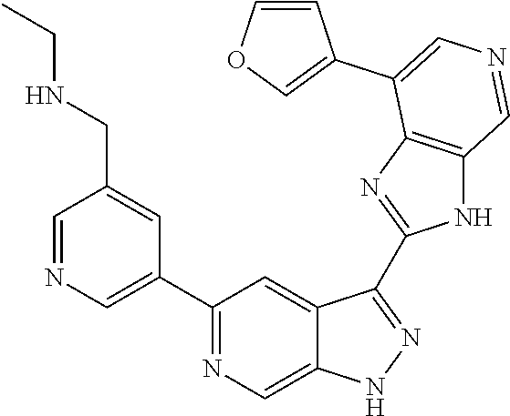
C1(C2=CN=CC(CNCC)=C2)=NC=C2C(=C1)C(C1=NC3=C(N1)C=NC=C3C1=COC=C1)=NN2
